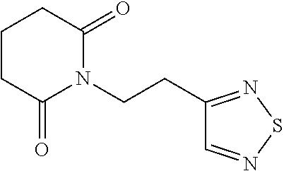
C1CC(=O)N(CCC2=NSN=C2)C(=O)C1
